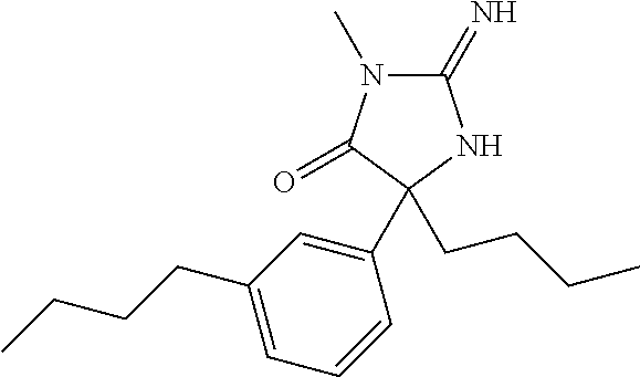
C1(=N)N(C)C(=O)C(CCCC)(C2=CC(CCCC)=CC=C2)N1
